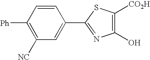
[Ph]C1=C([NC])C=C(C2=NC(O)=C([CO2H])S2)C=C1
